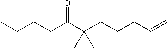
CCCCC(C(CCCC=C)(C)C)=O
